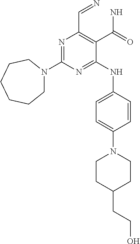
N1=C(N2CCCCCC2)N=C(NC2=CC=C(N3CCC(CCO)CC3)C=C2)C(C(N)=O)=C1C=N
